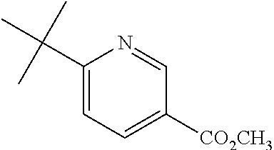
C1(C(C)(C)C)=CC=C([CO2CH3])C=N1
